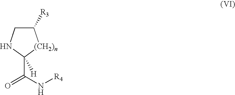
C1([R3])CNC([H])(C(N[R4])=O)[(CH2)n]1
